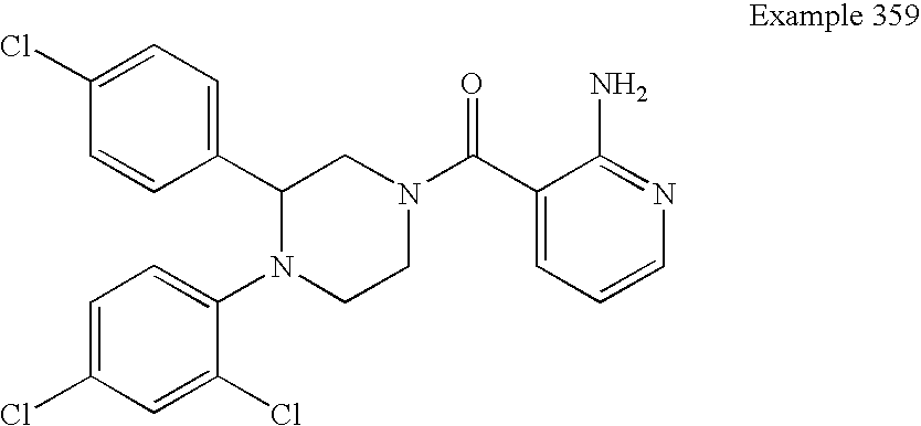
C1=CC(C2N(C3=CC=C(Cl)C=C3Cl)CCN(C(C3=CC=CN=C3N)=O)C2)=CC=C1Cl
